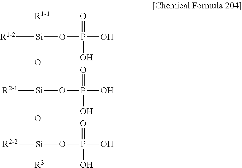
[R1-2][Si](OP(=O)(O)O)([R1-1])O[Si]([R2-1])(OP(O)(=O)O)O[Si]([R3])([R2-2])OP(O)(O)=O
